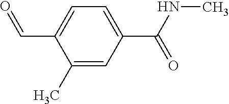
C1=C(C=O)C(C)=CC(C(=O)NC)=C1
